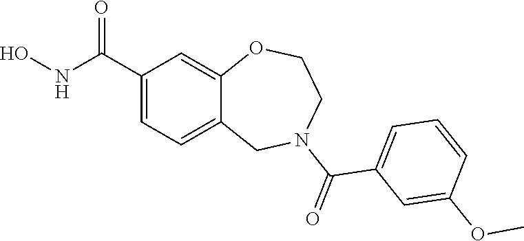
C1(C(NO)=O)=CC=C2C(=C1)OCCN(C(=O)C1=CC=CC(OC)=C1)C2
